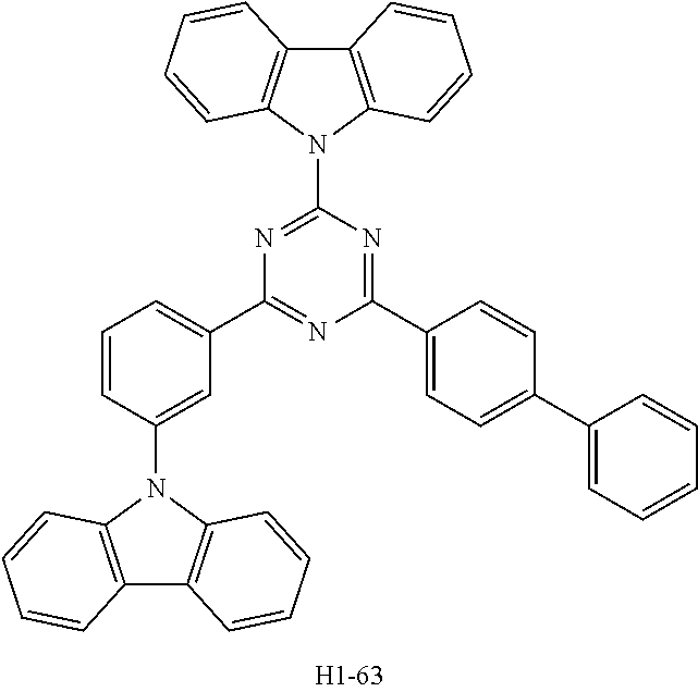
C12=C(N(C3=NC(C4=CC=CC(N5C6=C(C7=C5C=CC=C7)C=CC=C6)=C4)=NC(C4=CC=C(C5=CC=CC=C5)C=C4)=N3)C3=C1C=CC=C3)C=CC=C2
